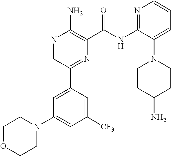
N1=CC(C2=CC(N3CCOCC3)=CC([CF3])=C2)=NC(C(NC2=NC=CC=C2N2CCC(N)CC2)=O)=C1N
